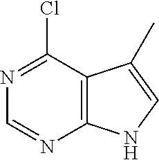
ClC1=NC=NC2=C1C(C)=CN2
